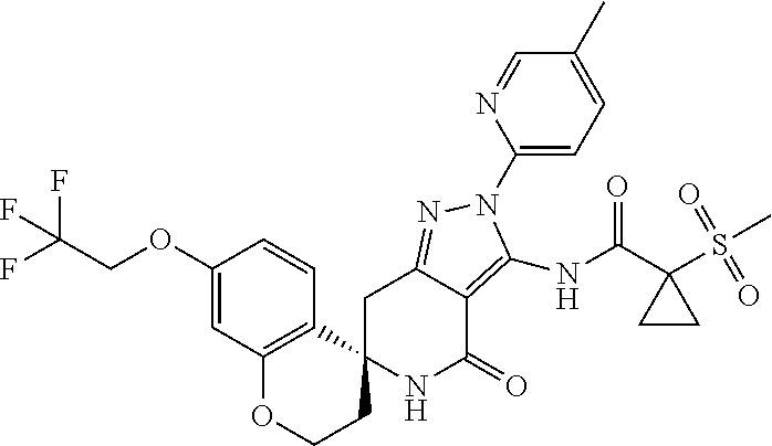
C1C2=NN(C3=CC=C(C)C=N3)C(NC(C3(S(C)(=O)=O)CC3)=O)=C2C(=O)NC12CCOC1=C2C=CC(OCC(F)(F)F)=C1
